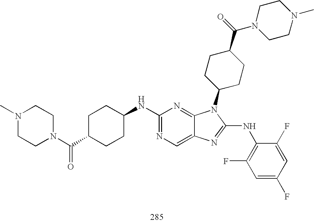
C1(NC2CCC(C(N3CCN(C)CC3)=O)CC2)=NC=C2C(=N1)N(C1CCC(C(N3CCN(C)CC3)=O)CC1)C(NC1=C(F)C=C(F)C=C1F)=N2
